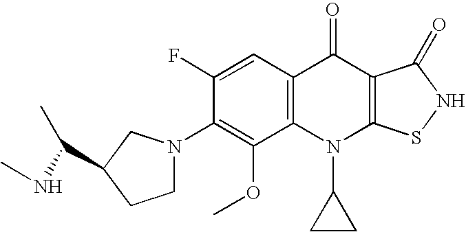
C12=C(C=C(F)C(N3CCC(C(C)NC)C3)=C1OC)C(=O)C1=C(N2C2CC2)SNC1=O
